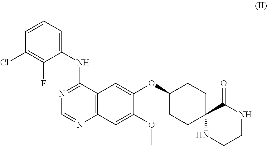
C12(NCCNC1=O)CCC(OC1=CC3=C(C=C1OC)N=CN=C3NC1=CC=CC(Cl)=C1F)CC2
